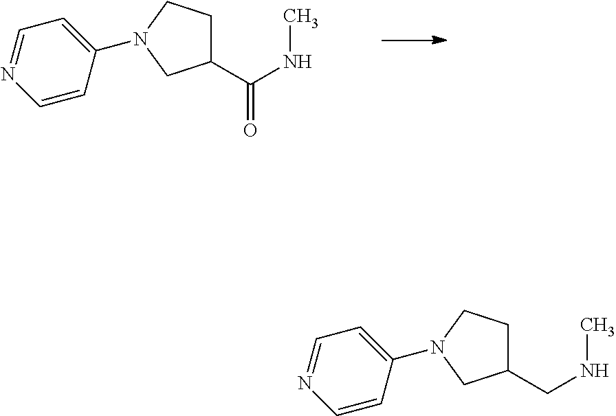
C1=CC(N2CCC(C(NC)=O)C2)=CC=N1.C1=CC(N2CCC(CNC)C2)=CC=N1
